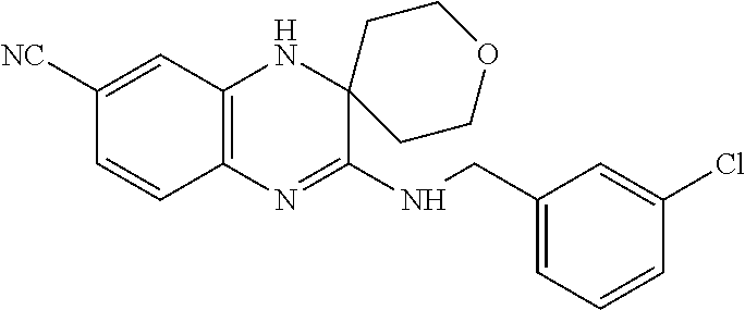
C1([NC])=CC2=C(C=C1)N=C(NCC1=CC=CC(Cl)=C1)C1(N2)CCOCC1
